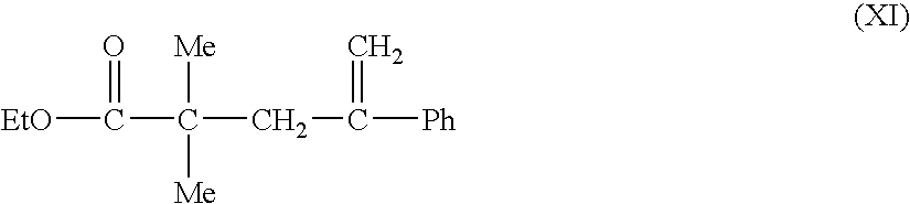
[EtO]C(C(CC([Ph])=C)([Me])[Me])=O
